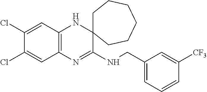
C1(Cl)=CC2=C(C=C1Cl)N=C(NCC1=CC=CC([CF3])=C1)C1(N2)CCCCCC1
